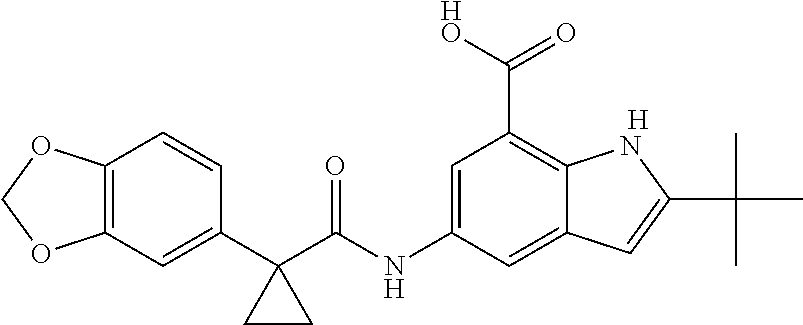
C12=C(C=C(C3(C(NC4=CC(C([HO])=O)=C5C(=C4)C=C(C(C)(C)C)N5)=O)CC3)C=C1)OCO2.[H]
